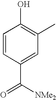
C1=CC(C([NMe2])=O)=CC(C)=C1O
